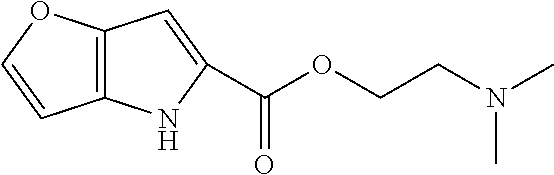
C12=C(OC=C1)C=C(C(OCCN(C)C)=O)N2
